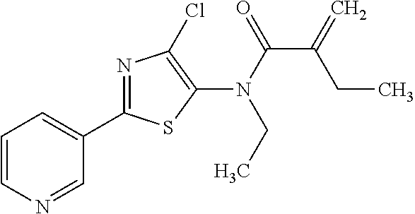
N(C(=O)C(CC)=C)(C1=C(Cl)N=C(C2=CC=CN=C2)S1)CC
